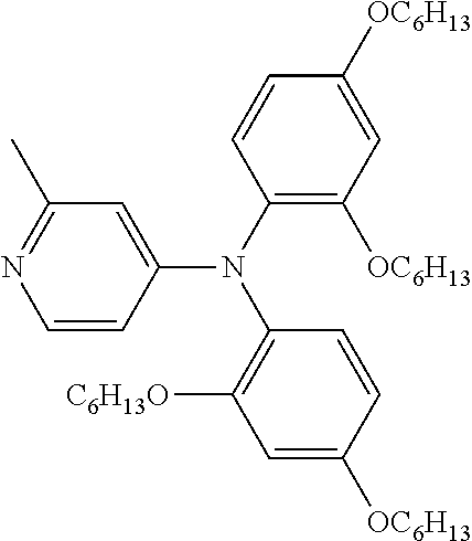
C1=CC(N(C2=C([OC6H13])C=C([OC6H13])C=C2)C2=C([C6H13O])C=C([OC6H13])C=C2)=CC(C)=N1
